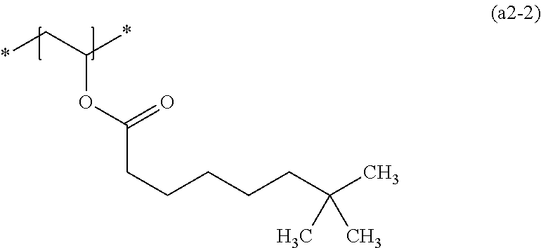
*CC(*)OC(CCCCCC(C)(C)C)=O
